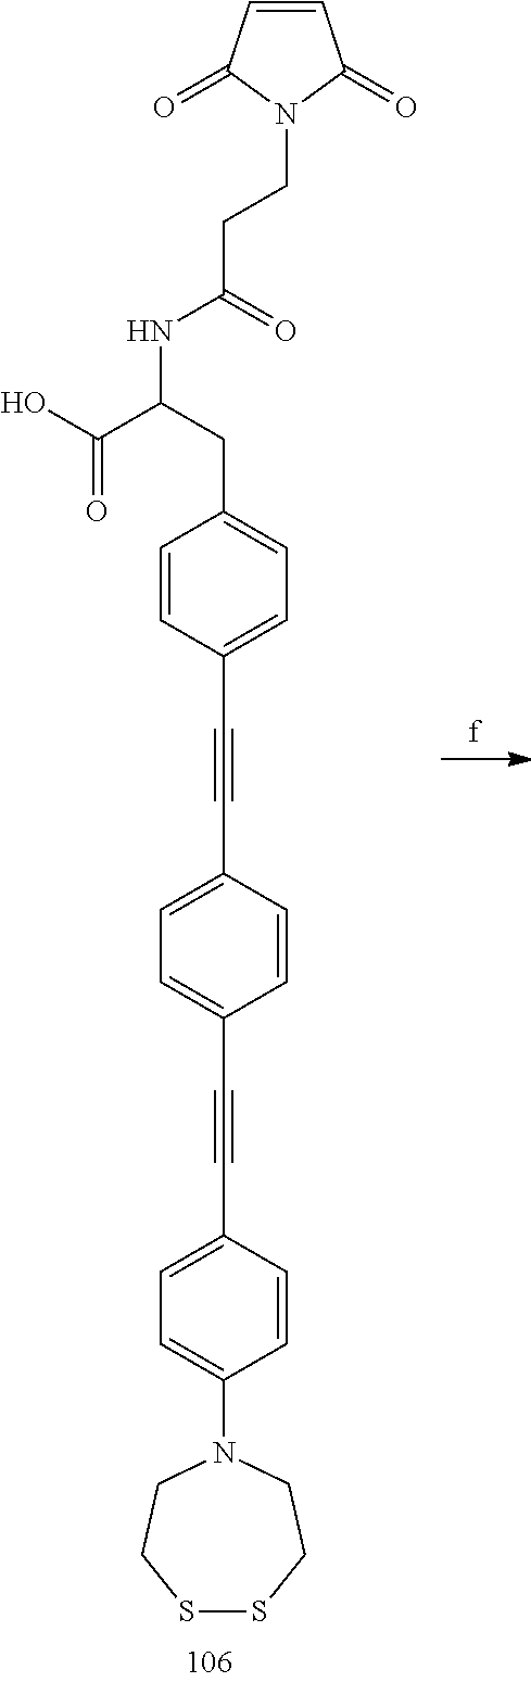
C1=CC(C#CC2=CC=C(C#CC3=CC=C(N4CCSSCC4)C=C3)C=C2)=CC=C1CC(NC(CCN1C(=O)C=CC1=O)=O)C(O)=O
